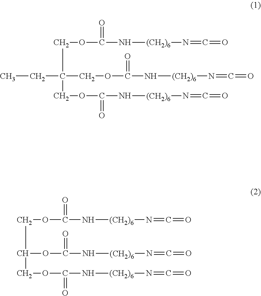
C(C(COC(=O)N[(CH2)6]N=C=O)(COC(=O)N[(CH2)6]N=C=O)CC)OC(=O)N[(CH2)6]N=C=O.C(C(COC(=O)N[(CH2)6]N=C=O)OC(=O)N[(CH2)6]N=C=O)OC(=O)N[(CH2)6]N=C=O
